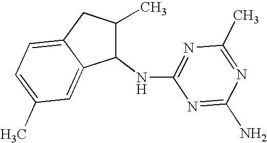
C1(NC2=NC(C)=NC(N)=N2)C(C)CC2=CC=C(C)C=C12
